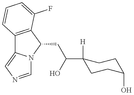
C12=C(C(CC(O)C3([H])CCC(O)CC3)N3C1=CN=C3)C(F)=CC=C2
